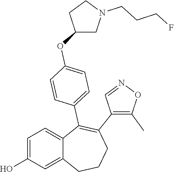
C1=C(O)C=C2C(=C1)C(C1=CC=C(OC3CN(CCCF)CC3)C=C1)=C(C1=C(C)ON=C1)CCC2
